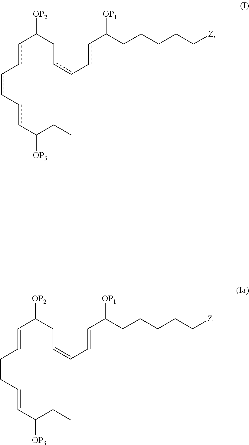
CCC([OP3])cc-cc-ccC([OP2])Ccc-ccC([OP1])CCCCC[Z].CCC([OP3])C=CC=CC=CC([OP2])CC=CC=CC([OP1])CCCCC[Z]
